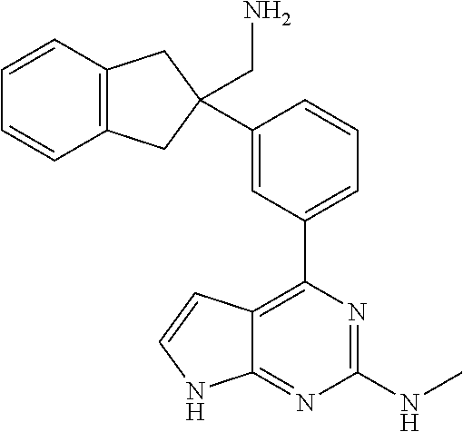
C12=C(C=CC=C1)CC(C1=CC(C3=C4C(=NC(NC)=N3)NC=C4)=CC=C1)(CN)C2
